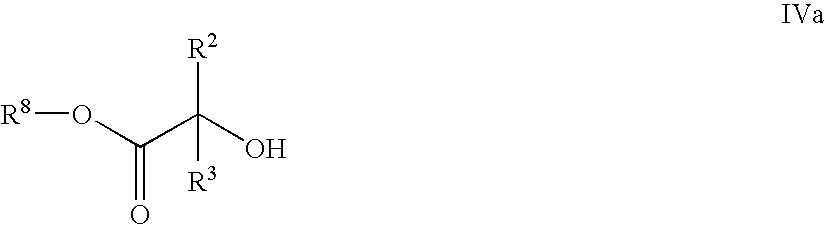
[R8]OC(C(O)([R3])[R2])=O
